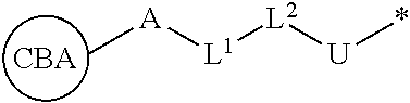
[CBA].C[A][L1][L2][U]*
